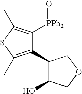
C1(C2=C(C)SC(C)=C2[PPh2]=O)C(O)COC1
